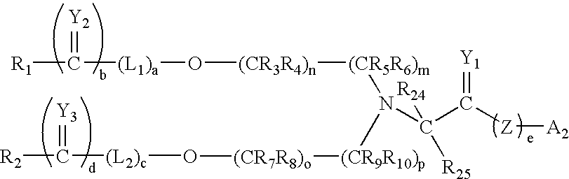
[R1]C([(L1)a]O[(CR3R4)n][(CR5R6)m]N([(CR9R10)p][(CR7R8)o]O[(L2)c]C([R2])=[Y3])C(C(=[Y1])[Z][A2])([R24])[R25])=[Y2]
